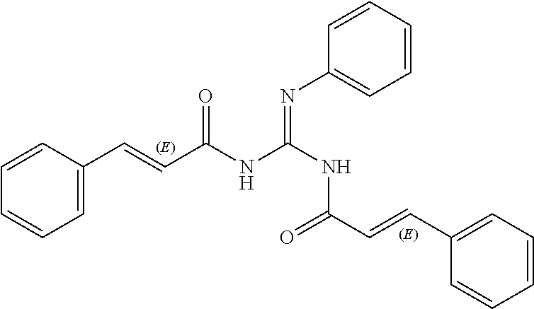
C1=C(C=CC(NC(NC(C=CC2=CC=CC=C2)=O)=NC2=CC=CC=C2)=O)C=CC=C1
